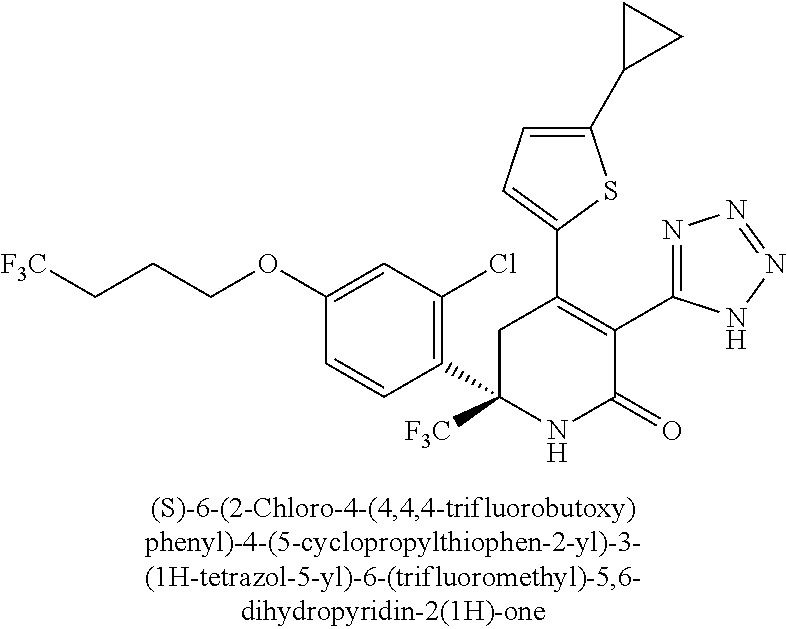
C1(C2=C(C3=NN=NN3)C(=O)NC(C3=C(Cl)C=C(OCCC[F3C])C=C3)([F3C])C2)=CC=C(C2CC2)S1
